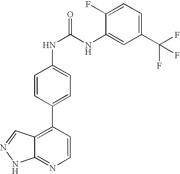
C1=CC(C2=C3C(=NC=C2)NN=C3)=CC=C1NC(NC1=CC(C(F)(F)F)=CC=C1F)=O
